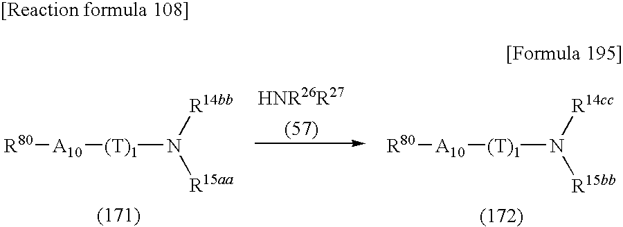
[R80][A10][(T)1]N([R14cc])[R15bb].[R80][A10][(T)1]N([R14bb])[R15aa]
